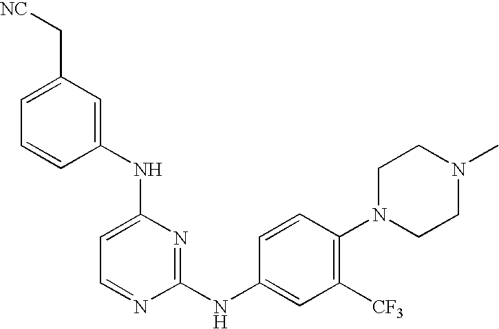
C1=CC(NC2=CC=NC(NC3=CC([CF3])=C(N4CCN(C)CC4)C=C3)=N2)=CC(C[NC])=C1
